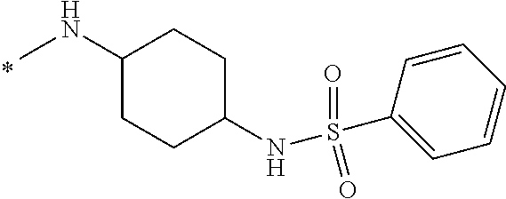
CNC1CCC(NS(C2=CC=CC=C2)(=O)=O)CC1
